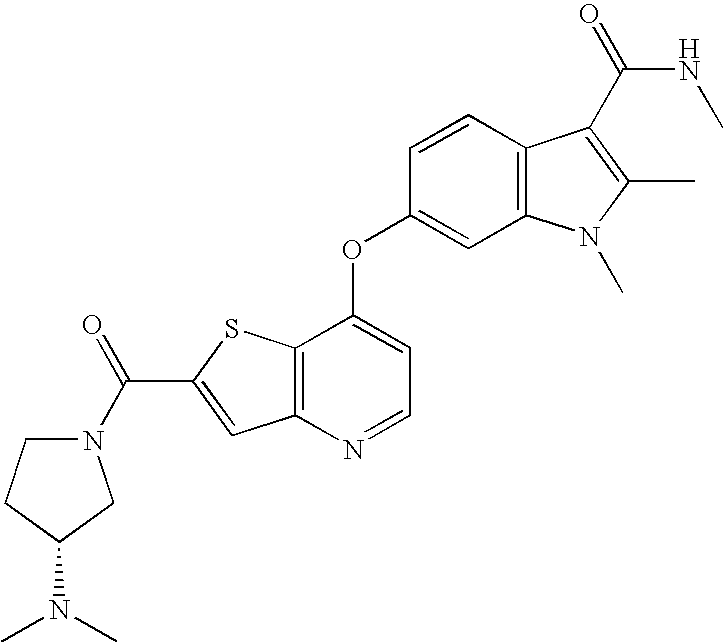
C(C1=CC2=C(S1)C(OC1=CC3=C(C=C1)C(C(NC)=O)=C(C)N3C)=CC=N2)(N1CCC(N(C)C)C1)=O
